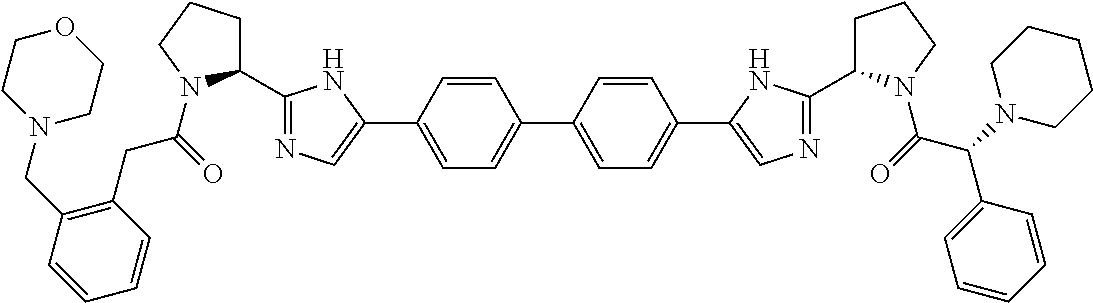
C1=CC(C2=CN=C(C3CCCN3C(=O)CC3=C(CN4CCOCC4)C=CC=C3)N2)=CC=C1C1=CC=C(C2=CN=C(C3CCCN3C(C(C3=CC=CC=C3)N3CCCCC3)=O)N2)C=C1
